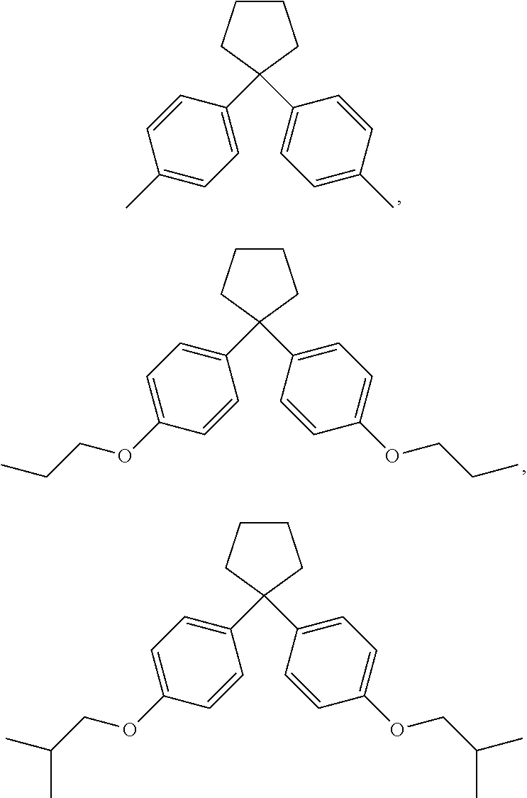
C1CCC(C2=CC=C(C)C=C2)(C2=CC=C(C)C=C2)C1.C1CCC(C2=CC=C(OCCC)C=C2)(C2=CC=C(OCCC)C=C2)C1.C1CCC(C2=CC=C(OCC(C)C)C=C2)(C2=CC=C(OCC(C)C)C=C2)C1
